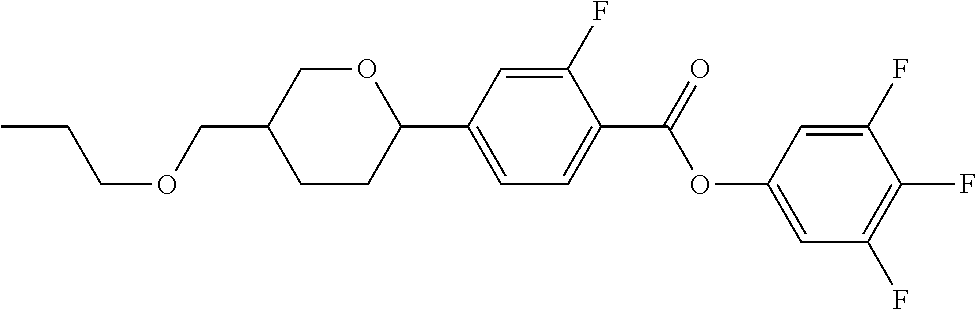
O(CC1CCC(C2=CC=C(C(OC3=CC(F)=C(F)C(F)=C3)=O)C(F)=C2)OC1)CCC
